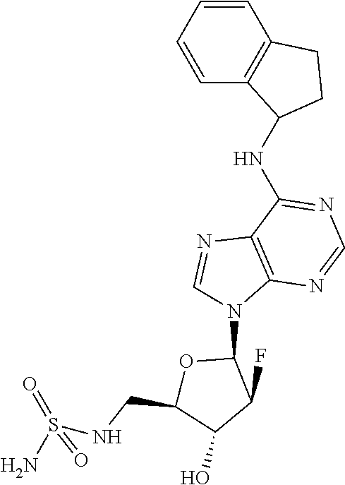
C1=CC=CC2=C1CCC2NC1=NC=NC2=C1N=CN2C1OC(CNS(N)(=O)=O)C(O)C1F
